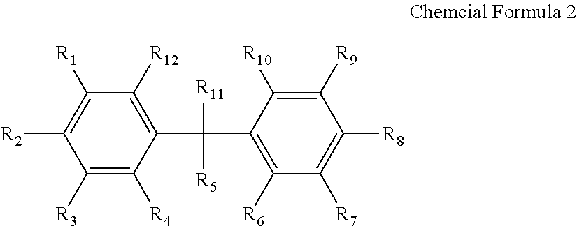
C1(C(C2=C([R6])C([R7])=C([R8])C([R9])=C2[R10])([R11])[R5])=C([R12])C([R1])=C([R2])C([R3])=C1[R4]
